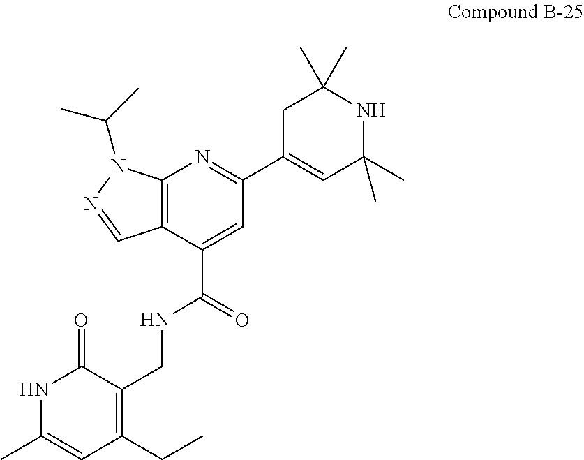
C12=C(C(C(NCC3=C(CC)C=C(C)NC3=O)=O)=CC(C3=CC(C)(C)NC(C)(C)C3)=N1)C=NN2C(C)C
